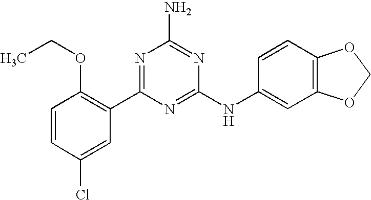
C1=CC(Cl)=CC(C2=NC(N)=NC(NC3=CC4=C(C=C3)OCO4)=N2)=C1OCC
